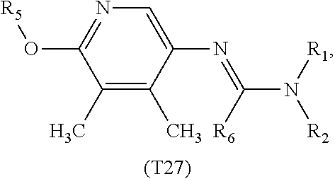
C1(C)=C(C)C(N=C(N([R1])[R2])[R6])=CN=C1O[R5].[(T27)]
